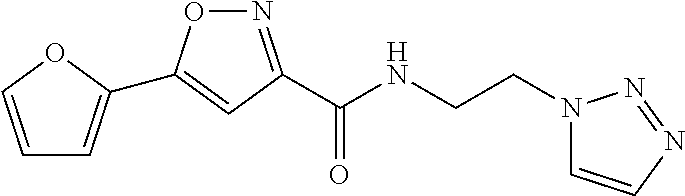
C1=COC(C2=CC(C(NCCN3C=CN=N3)=O)=NO2)=C1
